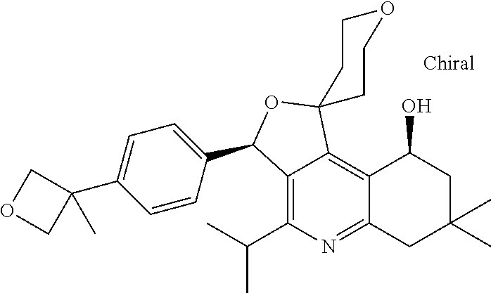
C12=C(C(C)C)N=C3C(=C1C1(OC2C2=CC=C(C4(C)COC4)C=C2)CCOCC1)C(O)CC(C)(C)C3
